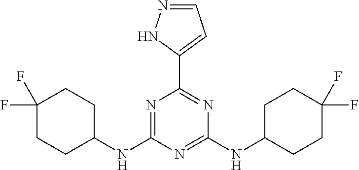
N1=C(NC2CCC(F)(F)CC2)N=C(NC2CCC(F)(F)CC2)N=C1C1=CC=NN1
